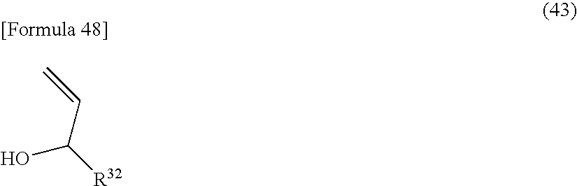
[R32]C(C=C)O
